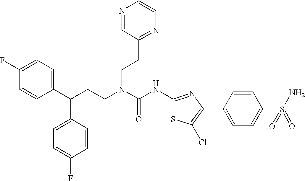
C1(C(CCN(C(NC2=NC(C3=CC=C(S(N)(=O)=O)C=C3)=C(Cl)S2)=O)CCC2=NC=CN=C2)C2=CC=C(F)C=C2)=CC=C(F)C=C1
